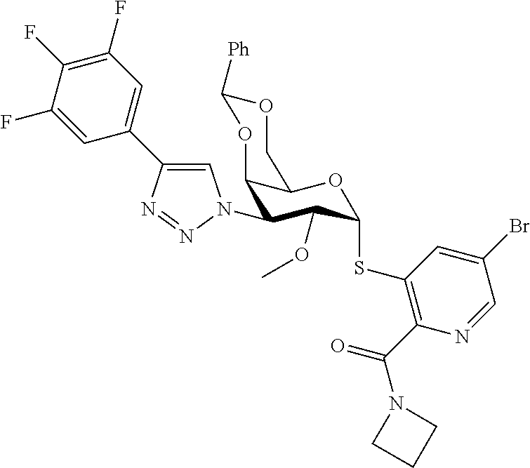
C12C(N3C=C(C4=CC(F)=C(F)C(F)=C4)N=N3)C(OC)C(SC3=C(C(=O)N4CCC4)N=CC(Br)=C3)OC1COC([Ph])O2
